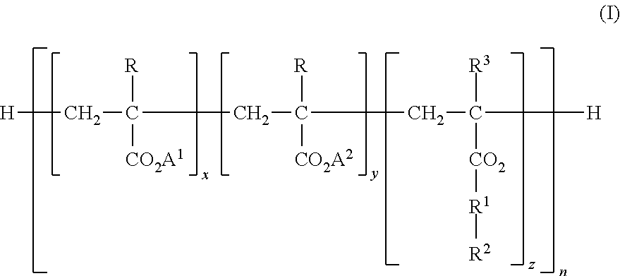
[H]CC(CC(CC([H])([CO2][R1][R2])[R3])([R])[CO2A2])([R])[CO2A1]
